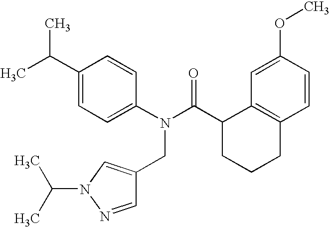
C(C1=CN(C(C)C)N=C1)N(C1=CC=C(C(C)C)C=C1)C(C1CCCC2=C1C=C(OC)C=C2)=O
